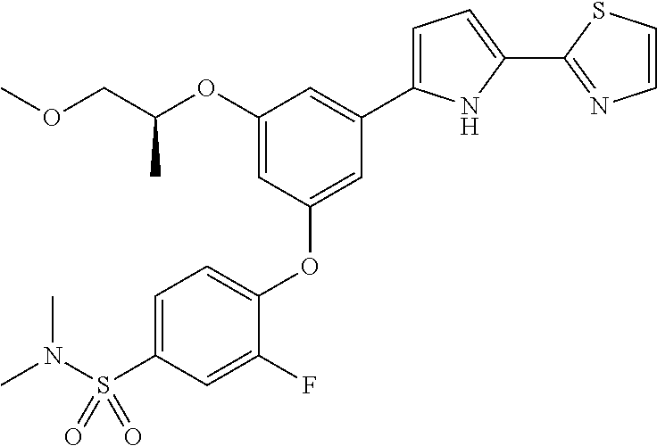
C1=C(S(N(C)C)(=O)=O)C=C(F)C(OC2=CC(C3=CC=C(C4=NC=CS4)N3)=CC(OC(COC)C)=C2)=C1
